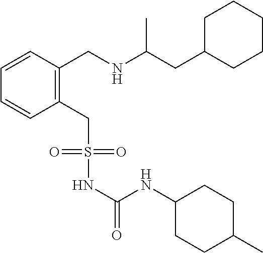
C1C(CC(NCC2=C(CS(NC(NC3CCC(C)CC3)=O)(=O)=O)C=CC=C2)C)CCCC1
